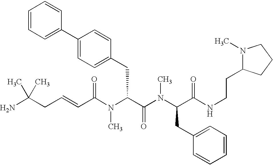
NC(CC=CC(N(C(C(=O)N(C)C(CC1=CC=CC=C1)C(=O)NCCC1N(C)CCC1)CC1=CC=C(C2=CC=CC=C2)C=C1)C)=O)(C)C
